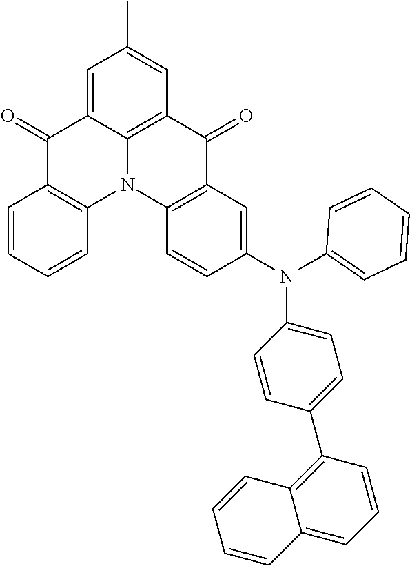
C1(=O)C2=C(N3C4=C(C(=O)C5=C3C=CC(N(C3=CC=CC=C3)C3=CC=C(C6=C7C(=CC=C6)C=CC=C7)C=C3)=C5)C=C(C)C=C14)C=CC=C2
